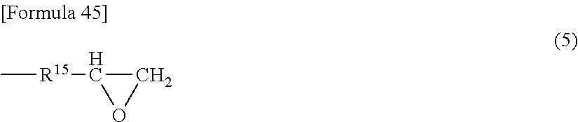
C[R15]C1CO1
